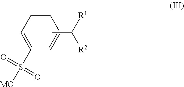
C1=CC=C(S([MO])(=O)=O)C=C1.CC([R1])[R2]
